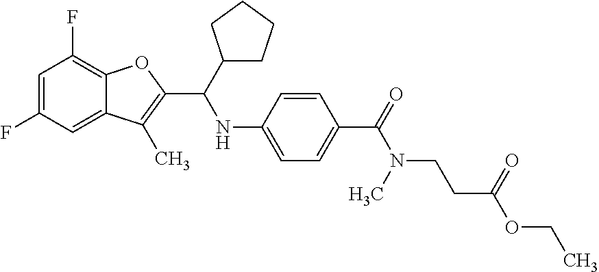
FC1=CC(F)=C2C(=C1)C(C)=C(C(NC1=CC=C(C(N(CCC(=O)OCC)C)=O)C=C1)C1CCCC1)O2
